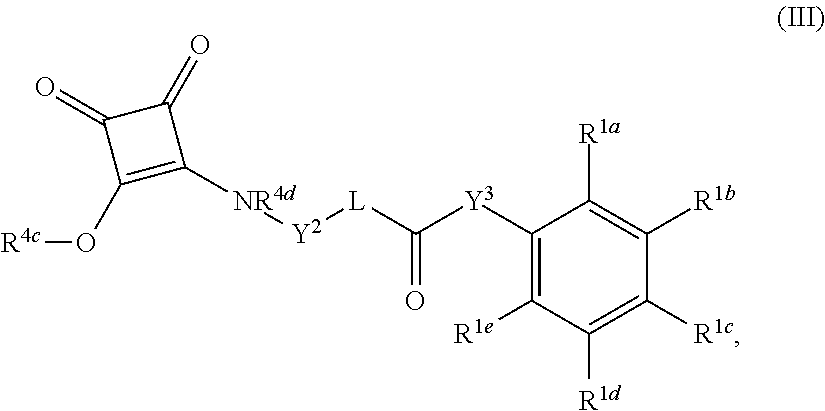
[Y3](C1=C([R1e])C([R1d])=C([R1c])C([R1b])=C1[R1a])C([L][Y2][NR4d]C1=C(O[R4c])C(=O)C1=O)=O
